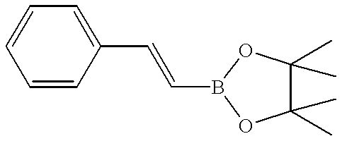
C1=CC(C=CB2OC(C)(C)C(C)(C)O2)=CC=C1
